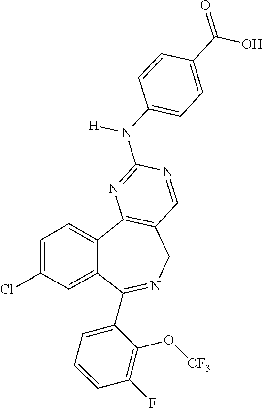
C1=C(Cl)C=C2C(=C1)C1=C(CN=C2C2=CC=CC(F)=C2O[CF3])C=NC(N([H])C2=CC=C(C(O)=O)C=C2)=N1
